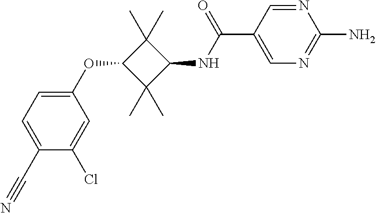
C1(OC2C(C)(C)C(NC(C3=CN=C(N)N=C3)=O)C2(C)C)=CC=C(C#N)C(Cl)=C1
